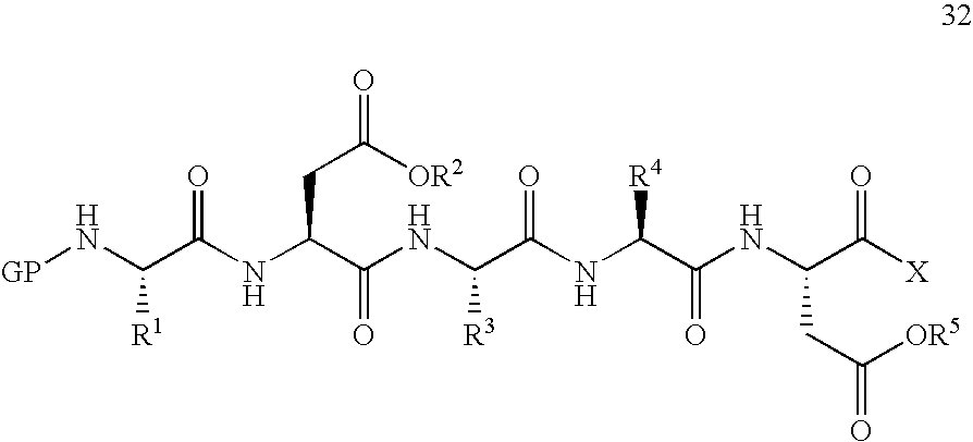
[GP]NC(C(NC(C(NC(C(NC(C(NC(C([X])=O)CC([OR5])=O)=O)[R4])=O)[R3])=O)CC([OR2])=O)=O)[R1]
